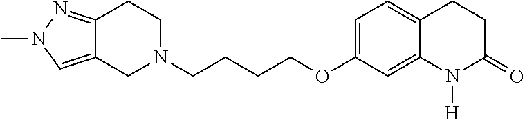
C1N(CCCCOC2=CC=C3C(=C2)N([H])C(=O)CC3)CCC2=NN(C)C=C12
